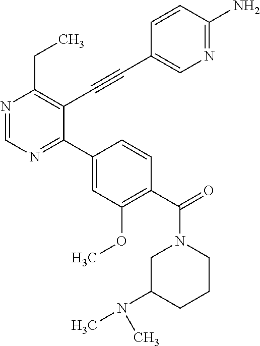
N1=CN=C(C2=CC(OC)=C(C(=O)N3CC(N(C)C)CCC3)C=C2)C(C#CC2=CN=C(N)C=C2)=C1CC
